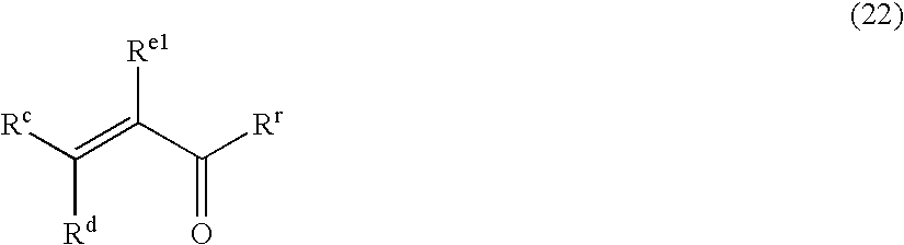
[Rc]C(=C(C([Rr])=O)[Re1])[Rd]
